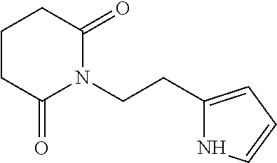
C(CN1C(=O)CCCC1=O)C1=CC=CN1
